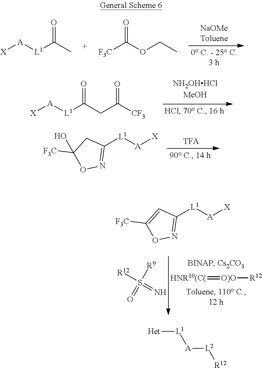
[X][A][L1]C(C)=O.[F3C]C(OCC)=O.[X][A][L1]C(=O)CC([CF3])=O.C1([L1][A][X])=NOC([F3C])(O)C1.[HNR10(C(]=[O)O][R12].[R12]S(=N)([R9])=O.C1([L1][A][X])=NOC([F3C])=C1.[Het][L1][A][L2][R12]
